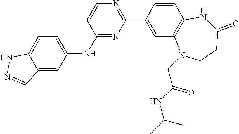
C12=CC=C(NC3=NC(C4=CC5=C(C=C4)[Na]C(=O)CCN5CC(NC(C)C)=O)=NC=C3)C=C1C=NN2
